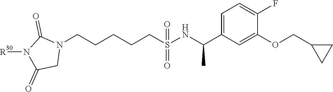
N1(CCCCCS(NC(C2=CC=C(F)C(OCC3CC3)=C2)C)(=O)=O)C(=O)N([R])C(=O)C1
